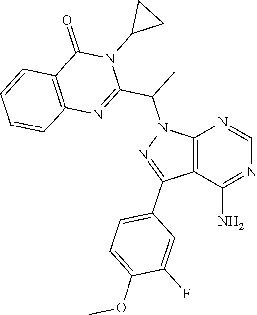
C12=C(C(N)=NC=N1)C(C1=CC=C(OC)C(F)=C1)=NN2C(C1=NC2=C(C(=O)N1C1CC1)C=CC=C2)C
